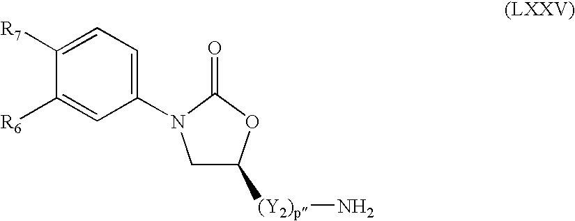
C1C([(Y2)p]N)OC(=O)N1C1=CC=C([R7])C([R6])=C1
